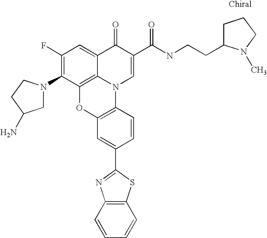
C1(F)=C(N2CC(N)CC2)C2=C3C(=C1)C(=O)C(C(NCCC1CCCN1C)=O)=CN3C1=C(O2)C=C(C2=NC3=C(S2)C=CC=C3)C=C1
